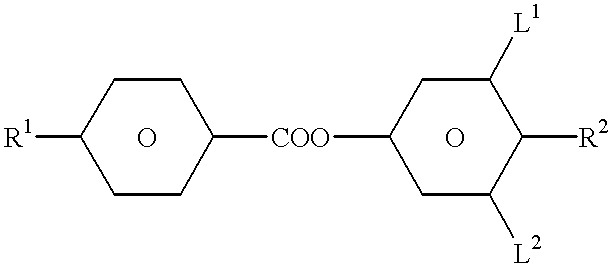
[R1]C1CCC([COO]C2CC([L2])C([R2])C([L1])C2)CC1.O.O
